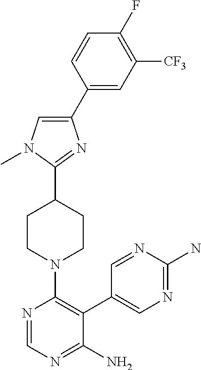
C1(F)=C([CF3])C=C(C2=CN(C)C(C3CCN(C4=C(C5=CN=C(N)N=C5)C(N)=NC=N4)CC3)=N2)C=C1
